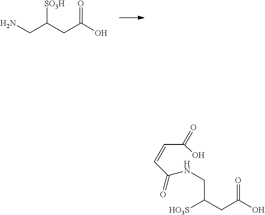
NCC(CC(O)=O)[SO3H].[HO3S]C(CC(O)=O)CNC(C=CC(O)=O)=O
